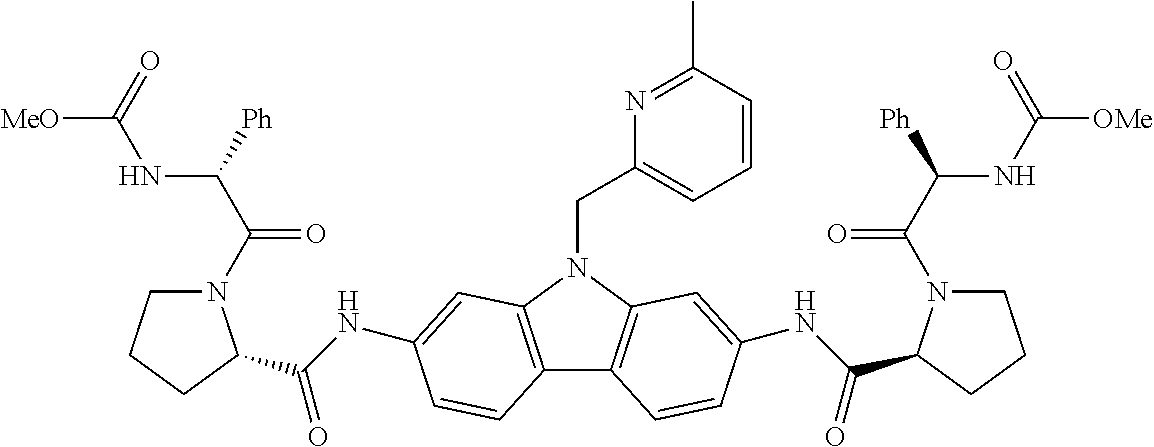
C12=C(N(CC3=CC=CC(C)=N3)C3=C1C=CC(NC(=O)C1N(C(C([Ph])NC([OMe])=O)=O)CCC1)=C3)C=C(NC(=O)C1N(C(C([Ph])NC([MeO])=O)=O)CCC1)C=C2
